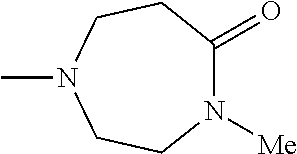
N1([Me])C(=O)CCN(C)CC1
